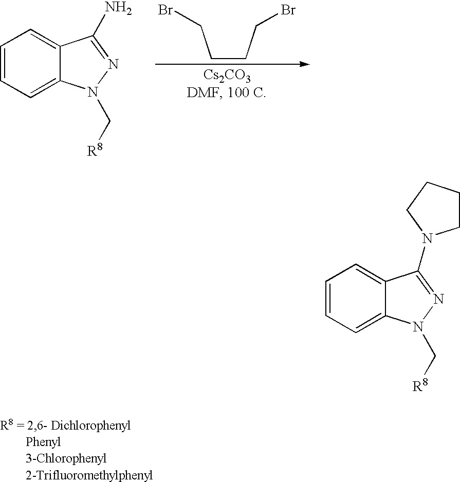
C(CCBr)CBr.C1=CC=C2C(=C1)C(N)=NN2C[R8].C1=CC=C2C(=C1)C(N1CCCC1)=NN2C[R8]
